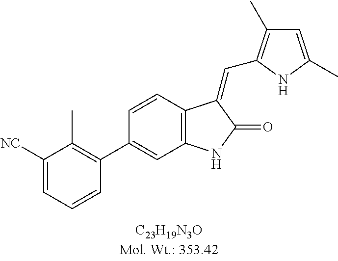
C1=CC2=C(C=C1C1=C(C)C([NC])=CC=C1)NC(=O)C2=CC1=C(C)C=C(C)N1
